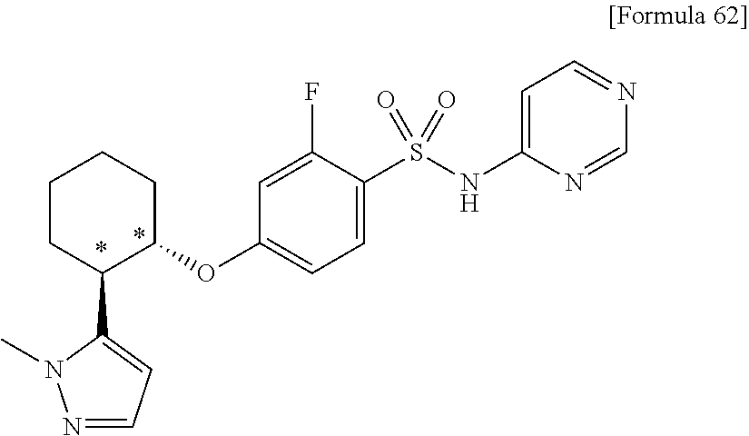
C1=C(NS(C2=CC=C(OC3CCCCC3C3=CC=NN3C)C=C2F)(=O)=O)N=CN=C1
